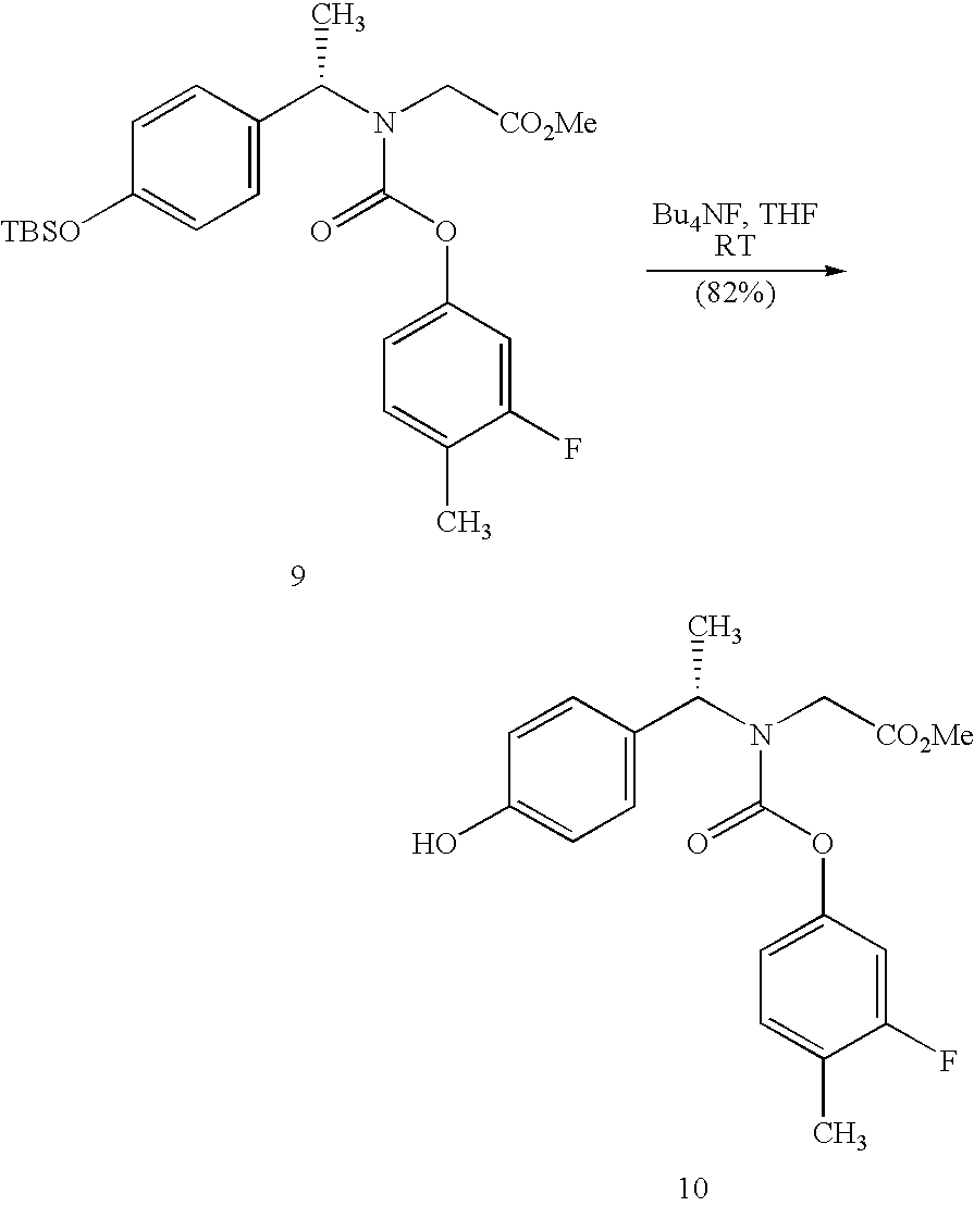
[TBSO]C1=CC=C(C(C)N(C[CO2Me])C(=O)OC2=CC=C(C)C(F)=C2)C=C1.OC1=CC=C(C(C)N(C[CO2Me])C(=O)OC2=CC=C(C)C(F)=C2)C=C1
